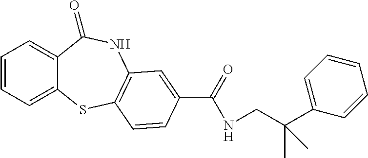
C1=CC=C2C(=C1)C(=O)NC1=C(S2)C=CC(C(=O)NCC(C2=CC=CC=C2)(C)C)=C1
